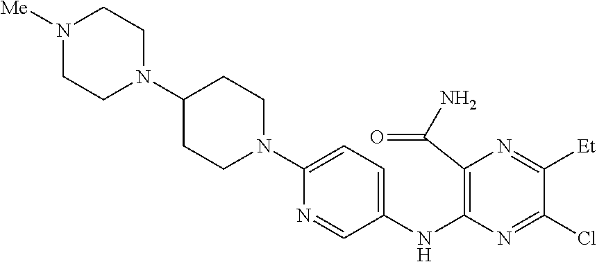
C1(NC2=C(C(N)=O)N=C([Et])C(Cl)=N2)=CC=C(N2CCC(N3CCN([Me])CC3)CC2)N=C1
